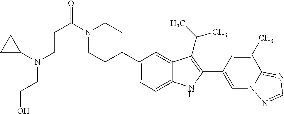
C1C(N(CCC(=O)N2CCC(C3=CC=C4C(=C3)C(C(C)C)=C(C3=CN5C(=NC=N5)C(C)=C3)N4)CC2)CCO)C1
